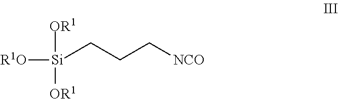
[R1O][Si]([OR1])([OR1])CCC[NCO]
